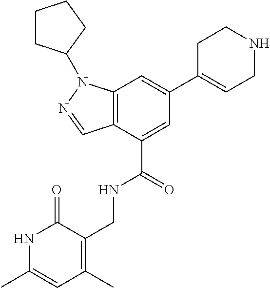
C12=C(C(C(NCC3=C(C)C=C(C)NC3=O)=O)=CC(C3=CCNCC3)=C1)C=NN2C1CCCC1
